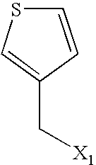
C1=CC(C[X1])=CS1
